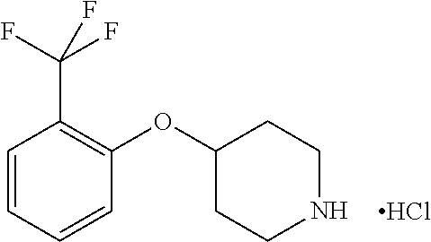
C1=CC=CC(OC2CCNCC2)=C1C(F)(F)F.Cl
